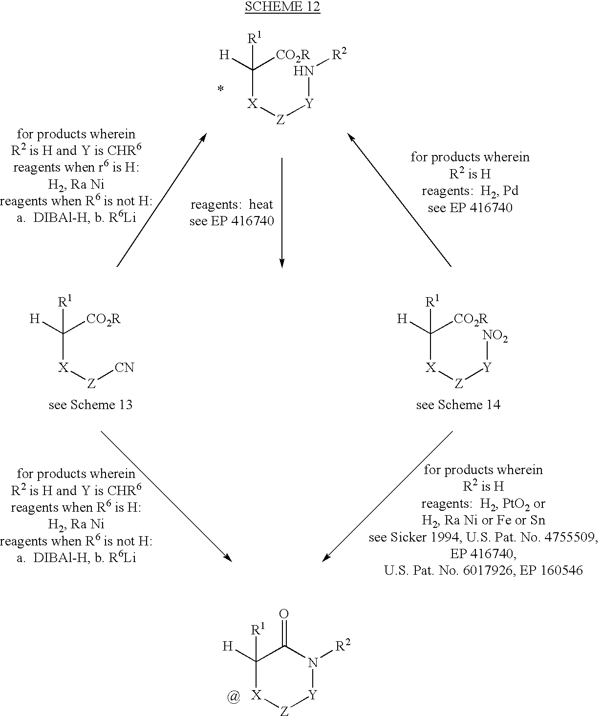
C([X][Z][Y]N[R2])([CO2R])([H])[R1].C([X][Z][CN])([CO2R])([H])[R1].C([X][Z][Y][NO2])([CO2R])([H])[R1].C1([H])([R1])[X][Z][Y]N([R2])C1=O
